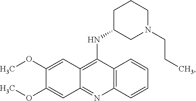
C12=C(C=CC=C1)N=C1C(=C2NC2CN(CCC)CCC2)C=C(OC)C(OC)=C1
